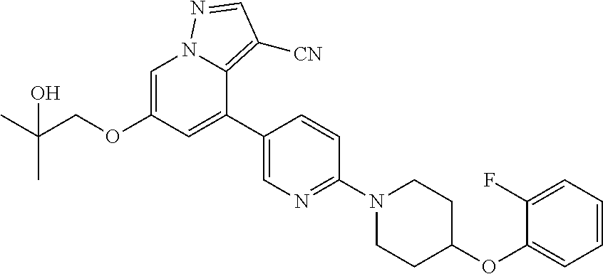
C1(F)=CC=CC=C1OC1CCN(C2=NC=C(C3=CC(OCC(C)(O)C)=CN4C3=C([CN])C=N4)C=C2)CC1
